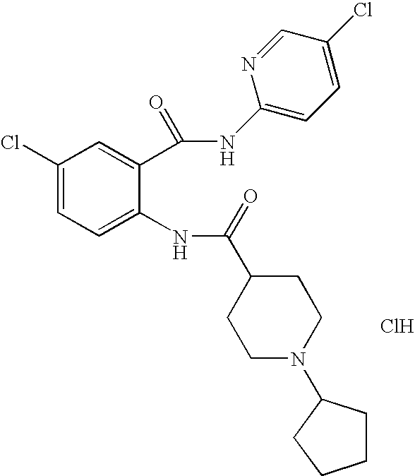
C1(Cl)=CC=C(NC(=O)C2CCN(C3CCCC3)CC2)C(C(NC2=CC=C(Cl)C=N2)=O)=C1.Cl
